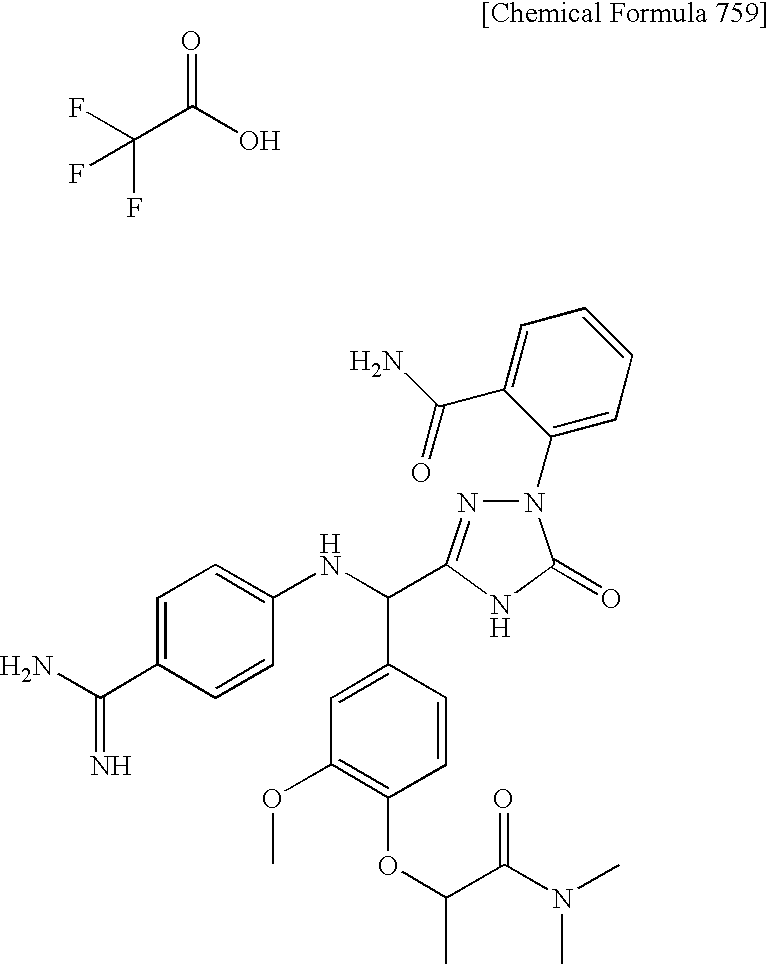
FC(C(O)=O)(F)F.C1=C(C(=N)N)C=CC(NC(C2=CC(OC)=C(OC(C(N(C)C)=O)C)C=C2)C2=NN(C3=CC=CC=C3C(=O)N)C(=O)N2)=C1
